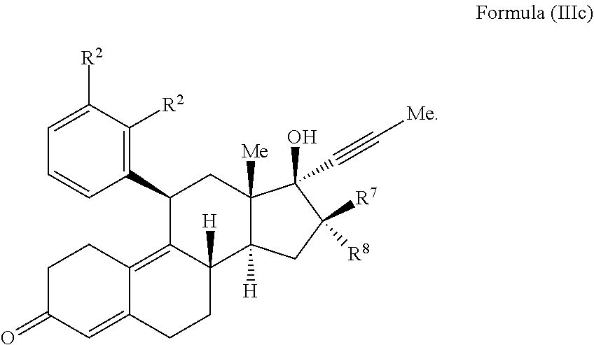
C1(C2=C([R2])C([R2])=CC=C2)C2=C3C(=CC(=O)CC3)CCC2([H])C2([H])C([Me])(C1)C(O)(C#C[Me])C([R8])([R7])C2
